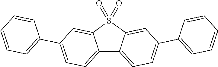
C12=CC=C(C3=CC=CC=C3)C=C1S(=O)(=O)C1=CC(C3=CC=CC=C3)=CC=C21
